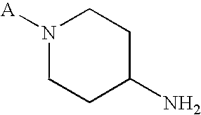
[A]N1CCC(N)CC1
